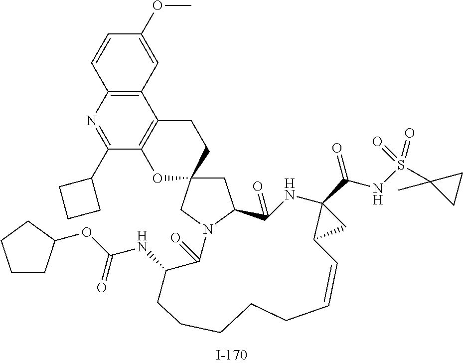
C1=CC2=C(C=C1OC)C1=C(C(C3CCC3)=N2)OC2(CC1)CC1N(C2)C(=O)C(NC(OC2CCCC2)=O)CCCCCC=CC2C(C(NS(C3(C)CC3)(=O)=O)=O)(NC1=O)C2
